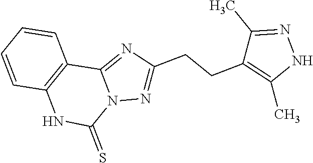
C1(C)=NNC(C)=C1CCC1=NN2C(=N1)C1=C(NC2=S)C=CC=C1
